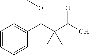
C1=CC=CC(C(C(C(O)=O)(C)C)OC)=C1
